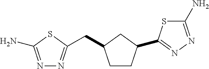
N1=C(N)SC(CC2CCC(C3=NN=C(N)S3)C2)=N1
